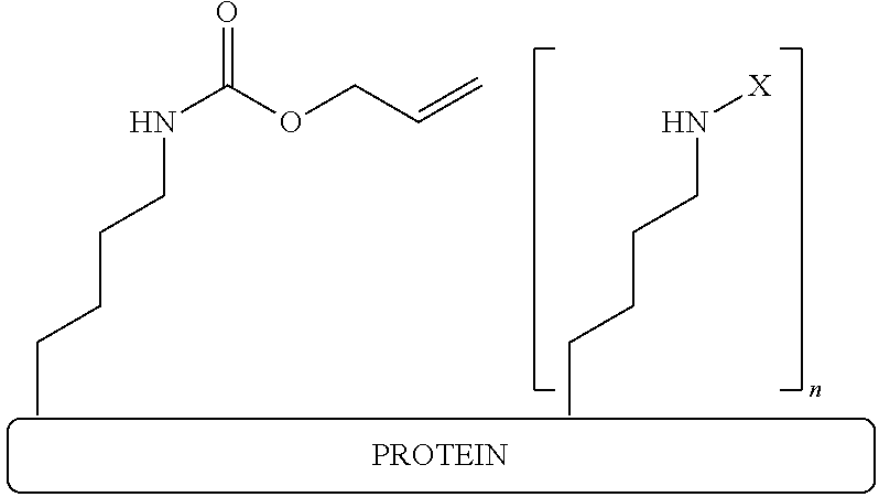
N([X])CCCCC.N(C(OCC=C)=O)CCCCC
